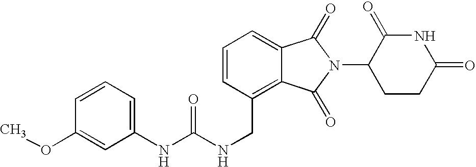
C(C1=C2C(=CC=C1)C(=O)N(C1CCC(=O)NC1=O)C2=O)NC(NC1=CC=CC(OC)=C1)=O
